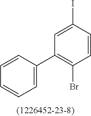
C1=C(C2=C(Br)C=CC(I)=C2)C=CC=C1
